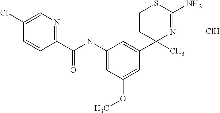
C(NC1=CC(OC)=CC(C2(C)N=C(N)SCC2)=C1)(=O)C1=NC=C(Cl)C=C1.Cl
